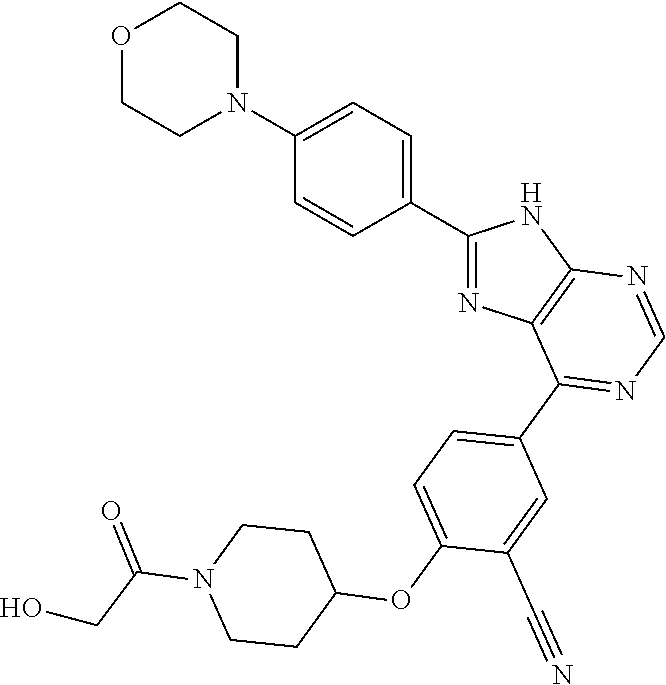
O1CCN(C2=CC=C(C3=NC4=C(N3)N=CN=C4C3=CC=C(OC4CCN(C(=O)CO)CC4)C(C#N)=C3)C=C2)CC1
